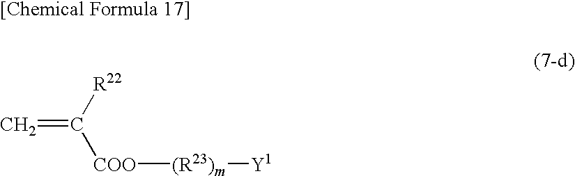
[R22]C([COO][(R23)m][Y1])=C
